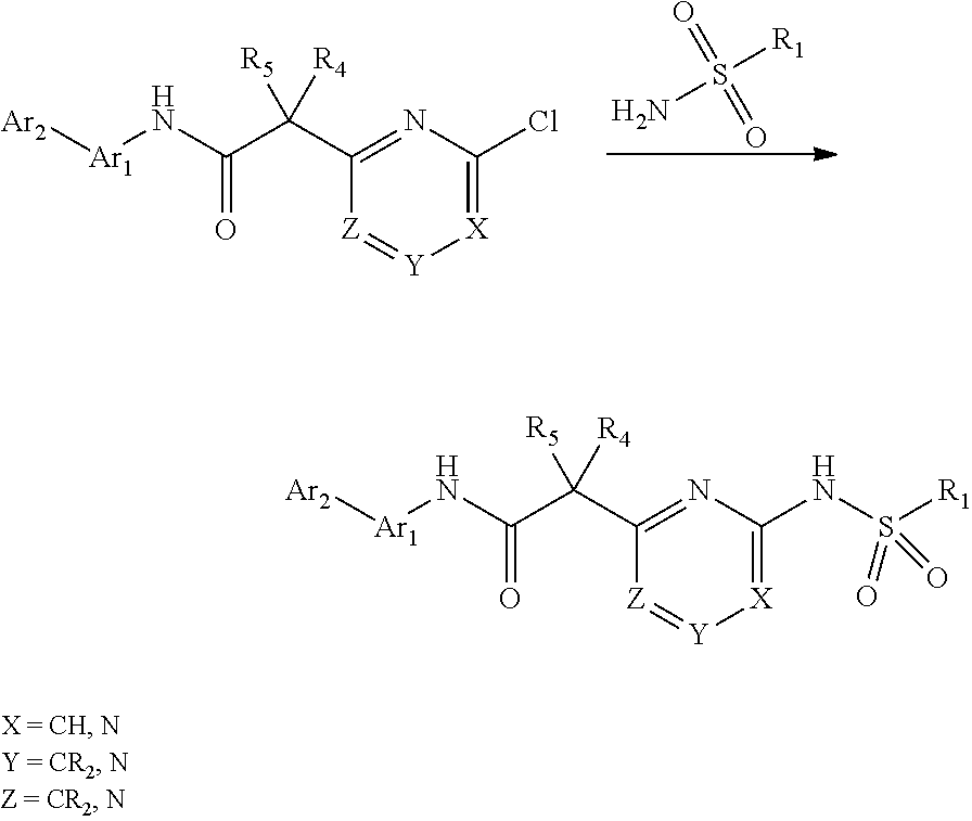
NS([R1])(=O)=O.[Ar2][Ar1]NC(C(C1=NC(Cl)=[X][Y]=[Z]1)([R5])[R4])=O.[Ar2][Ar1]NC(C(C1=NC(NS([R1])(=O)=O)=[X][Y]=[Z]1)([R5])[R4])=O
